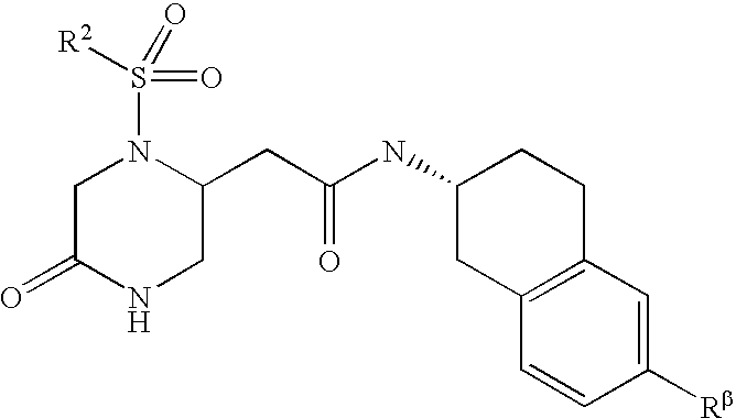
C1C(=O)NCC(CC(NC2CC3=C(CC2)C=C([Rb])C=C3)=O)N1S(=O)(=O)[R2]
